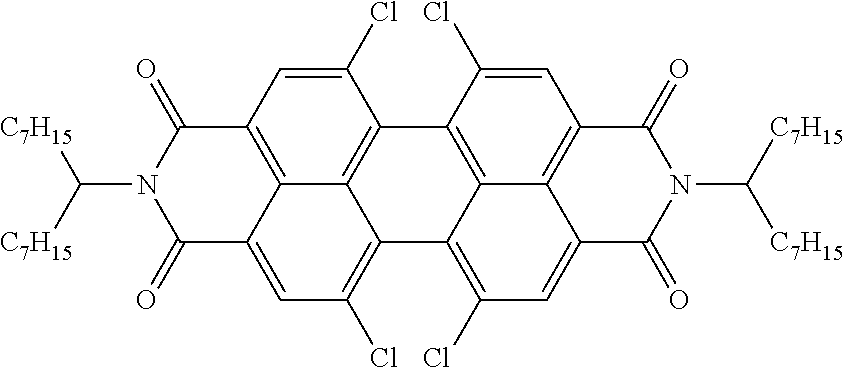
C1=C2C3=C(C=C(Cl)C4=C3C(=C1Cl)C1=C(Cl)C=C3C5=C(C=C(Cl)C4=C15)C(=O)N(C([C7H15])[C7H15])C3=O)C(=O)N(C([C7H15])[C7H15])C2=O
